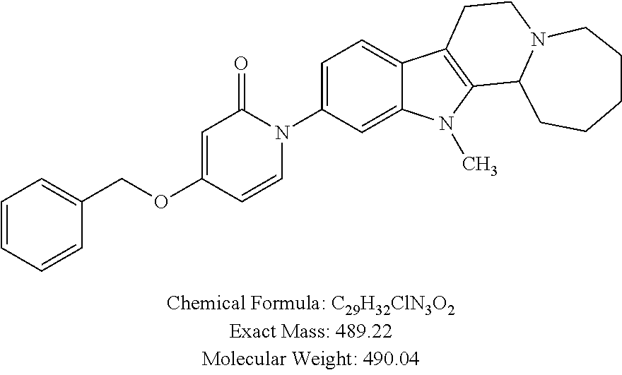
C1=C(N2C(=O)C=C(OCC3=CC=CC=C3)C=C2)C=C2C(=C1)C1=C(N2C)C2N(CC1)CCCCC2
